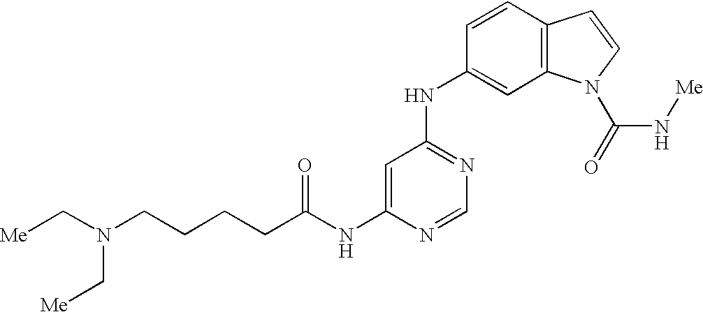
C(NC1=CC(NC2=CC3=C(C=C2)C=CN3C(=O)N[Me])=NC=N1)(CCCCN(C[Me])C[Me])=O
